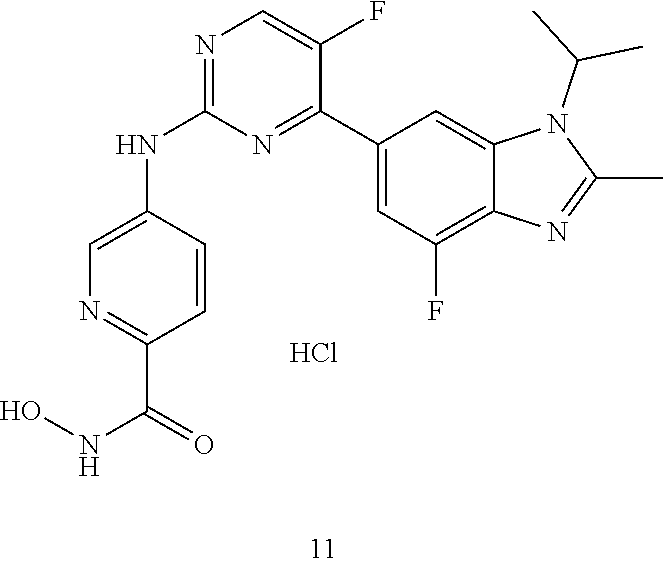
N1=C(NC2=CN=C(C(=O)NO)C=C2)N=C(C2=CC(F)=C3C(=C2)N(C(C)C)C(C)=N3)C(F)=C1.Cl
